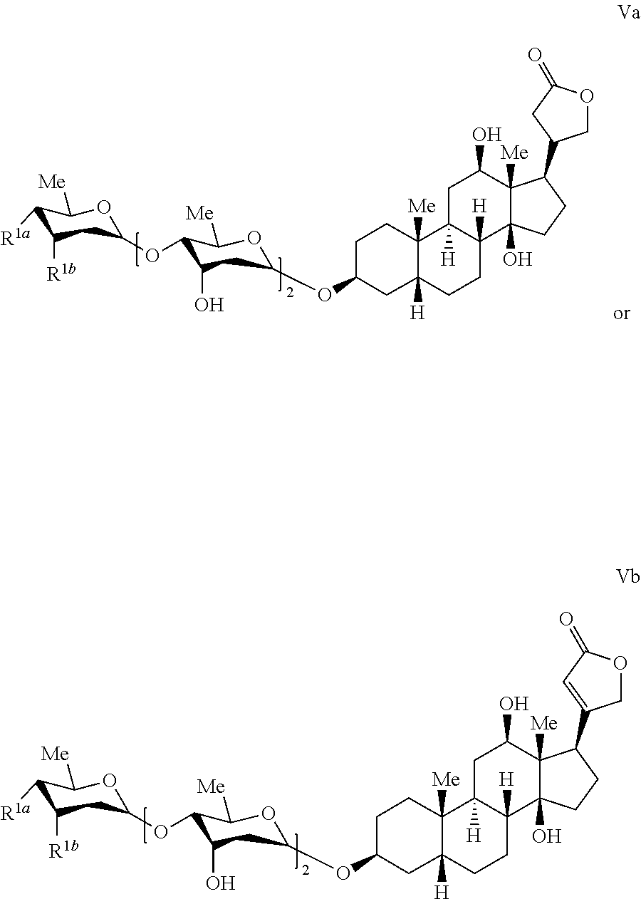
C1([R1a])C([R1b])CC(OC2C(O)CC(OC3CC4([H])C([Me])(CC3)C3([H])C([H])(CC4)C4(O)C([Me])(C(O)C3)C(C3COC(=O)C3)CC4)OC2[Me])OC1[Me].C1([R1a])C([R1b])CC(OC2C(O)CC(OC3CC4([H])C([Me])(CC3)C3([H])C([H])(CC4)C4(O)C([Me])(C(O)C3)C(C3=CC(=O)OC3)CC4)OC2[Me])OC1[Me]
